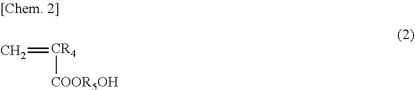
C=[CR4][COOR5OH]
